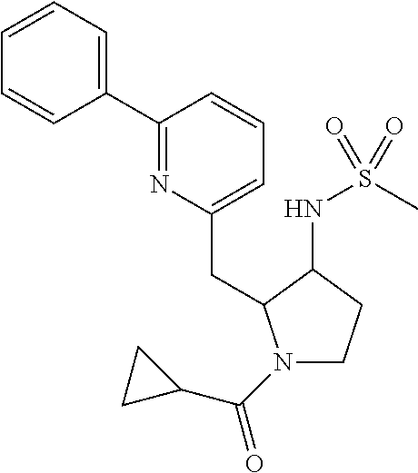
N1(C(=O)C2CC2)CCC(NS(=O)(=O)C)C1CC1=CC=CC(C2=CC=CC=C2)=N1
